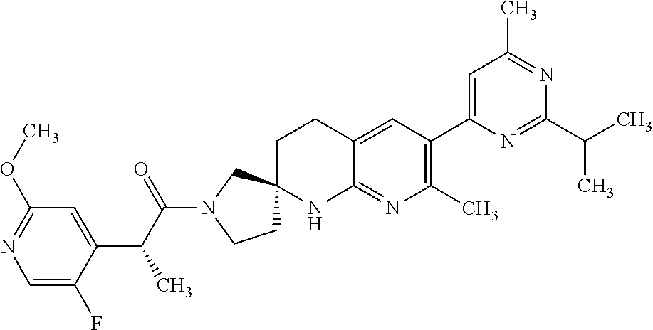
C1=C(F)C(C(C(N2CCC3(C2)CCC2=CC(C4=CC(C)=NC(C(C)C)=N4)=C(C)N=C2N3)=O)C)=CC(OC)=N1
